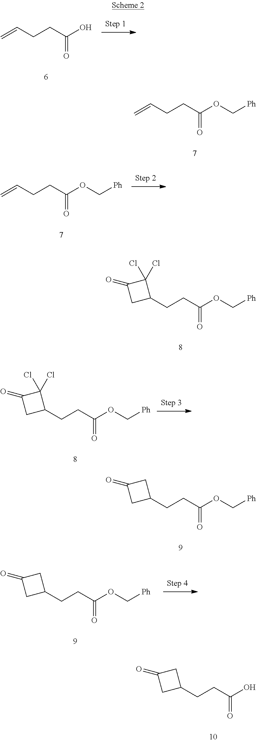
C=CCCC(O)=O.C=CCCC(OC[Ph])=O.C=CCCC(OC[Ph])=O.C1(CCC(=O)OC[Ph])C(Cl)(Cl)C(=O)C1.C1(CCC(=O)OC[Ph])C(Cl)(Cl)C(=O)C1.C1(CCC(=O)OC[Ph])CC(=O)C1.C1(CCC(=O)OC[Ph])CC(=O)C1.C1(CCC(=O)O)CC(=O)C1
